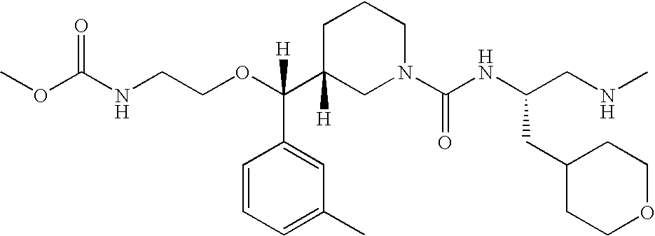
O=C(NCCOC(C1([H])CN(C(NC(CNC)CC2CCOCC2)=O)CCC1)(C1=CC(C)=CC=C1)[H])OC
